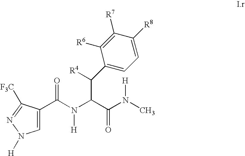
C1(C([R4])C(C(=O)N(C)[H])N(C(=O)C2=CN([H])N=C2[F3C])[H])=CC=C([R8])C([R7])=C1[R6]
